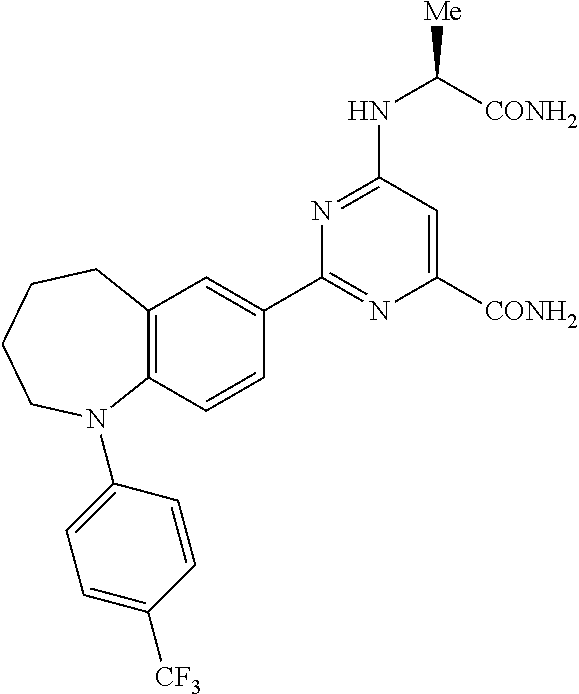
C12=C(C=CC(C3=NC([CONH2])=CC(NC([Me])[CONH2])=N3)=C1)N(C1=CC=C([CF3])C=C1)CCCC2
